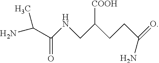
CC(N)C(=O)NCC(CCC(=O)N)[COOH]
